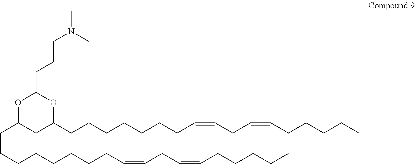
O1C(CCCCCCCCC=CCC=CCCCCC)CC(CCCCCCCC=CCC=CCCCCC)OC1CCCN(C)C
